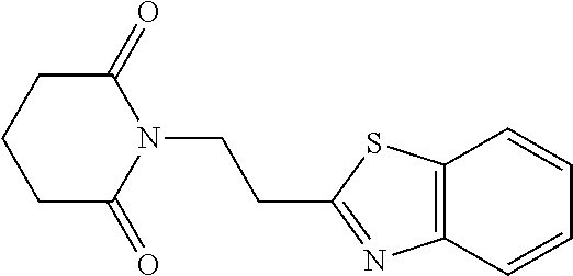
C1(=O)CCCC(=O)N1CCC1=NC2=C(S1)C=CC=C2
